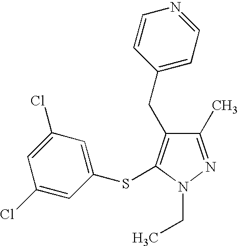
C1(C)=NN(CC)C(SC2=CC(Cl)=CC(Cl)=C2)=C1CC1=CC=NC=C1
